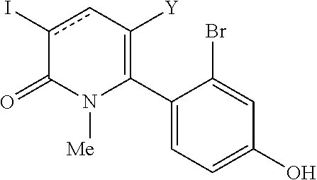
C1(C2=C([Y])cc(I)C(=O)N2[Me])=CC=C(O)C=C1Br
